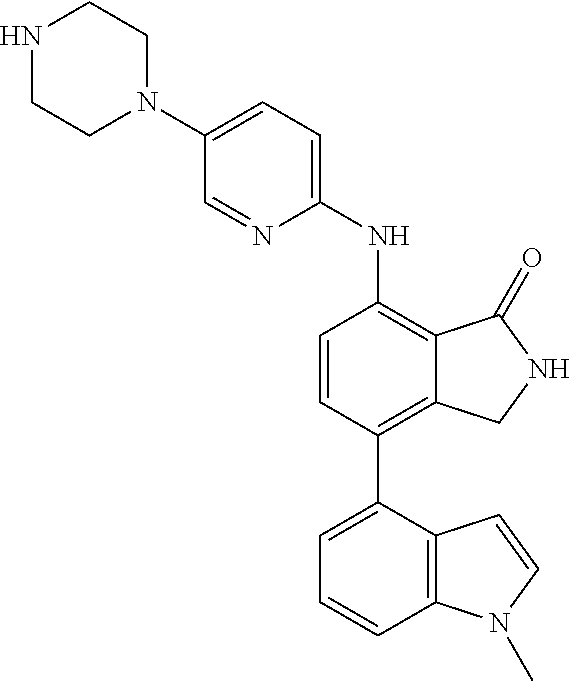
C1(N2CCNCC2)=CC=C(NC2=C3C(=C(C4=CC=CC5=C4C=CN5C)C=C2)CNC3=O)N=C1
